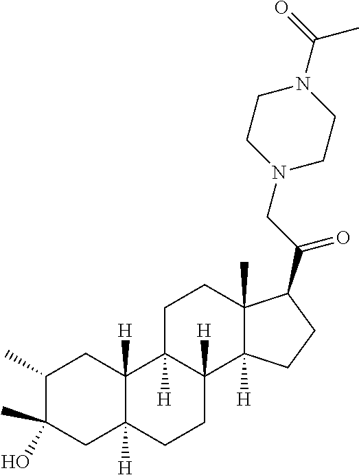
C1(C)C(O)(C)CC2([H])C([H])(C1)C1([H])C([H])(CC2)C2([H])C(C)(CC1)C(C(CN1CCN(C(=O)C)CC1)=O)CC2
